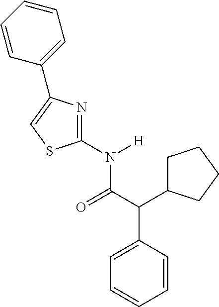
C1=CC(C(C2CCCC2)C(N(C2=NC(C3=CC=CC=C3)=CS2)[H])=O)=CC=C1
